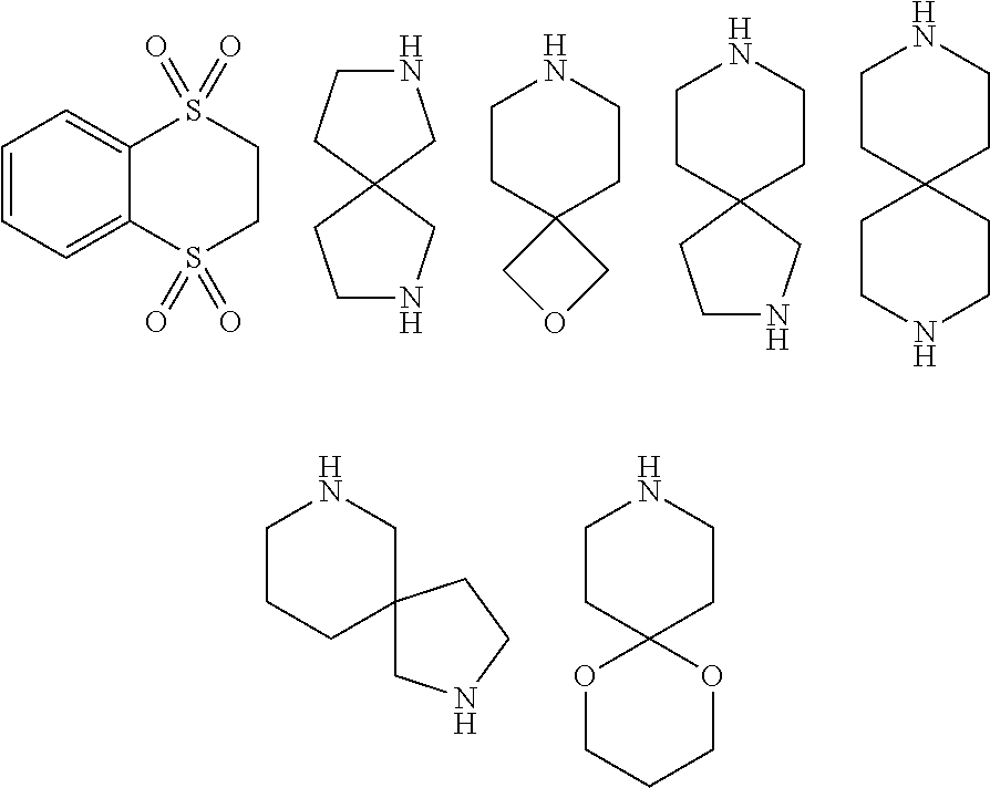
C1=CC=C2C(=C1)S(=O)(=O)CCS2(=O)=O.N1CCC2(C1)CCNC2.C1CC2(CCN1)COC2.C1CC2(CCN1)CCNC2.C1CC2(CCN1)CCNCC2.C1CCC2(CN1)CNCC2.C1CC2(CCN1)OCCCO2
